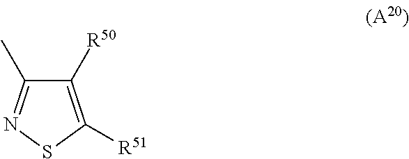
C1(C)=NSC([R51])=C1[R50]
